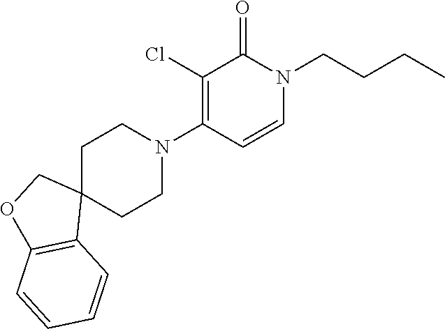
C1C2(CCN(C3=C(Cl)C(=O)N(CCCC)C=C3)C1)COC1=C2C=CC=C1
